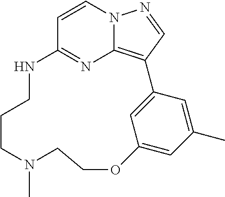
C12=NC3=C(C=NN3C=C1)C1=CC(=CC(C)=C1)OCCN(C)CCCN2
